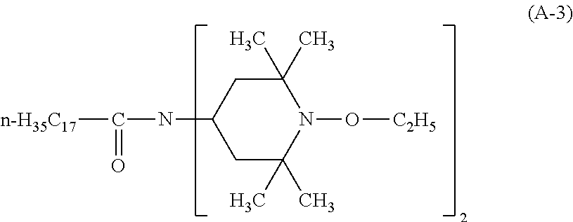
C1(C)(C)CC(NC([n-H35C17])=O)CC(C)(C)N1O[C2H5]
